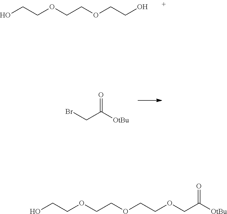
OCCOCCOCCO.O=C([OtBu])CBr.OCCOCCOCCOCC([OtBu])=O
